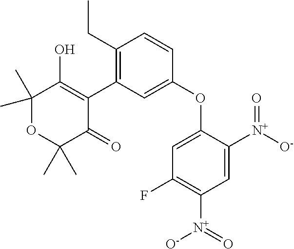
C1(C)(C)OC(C)(C)C(=O)C(C2=C(CC)C=CC(OC3=CC(F)=C([N+](=O)[O-])C=C3[N+]([O-])=O)=C2)=C1O
